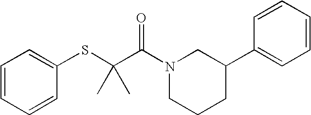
C1=CC=CC(SC(C(N2CCCC(C3=CC=CC=C3)C2)=O)(C)C)=C1
